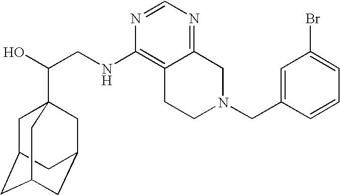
C(CNC1=C2C(=NC=N1)CN(CC1=CC(Br)=CC=C1)CC2)(O)C12CC3CC(CC(C1)C3)C2
